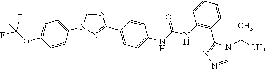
N1=CN(C2=CC=C(OC(F)(F)F)C=C2)N=C1C1=CC=C(NC(NC2=C(C3=NN=CN3C(C)C)C=CC=C2)=O)C=C1
